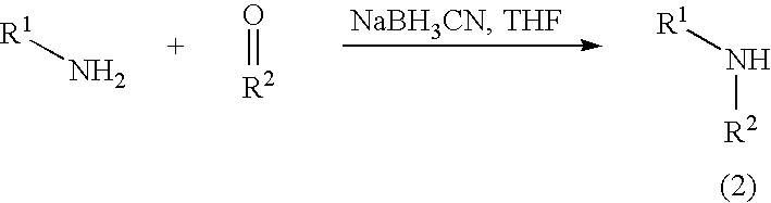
[R1]N.O=[R2].[R1]N[R2]
